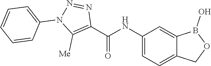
C1(NC(C2=C([Me])N(C3=CC=CC=C3)N=N2)=O)=CC=C2C(=C1)B(O)OC2
